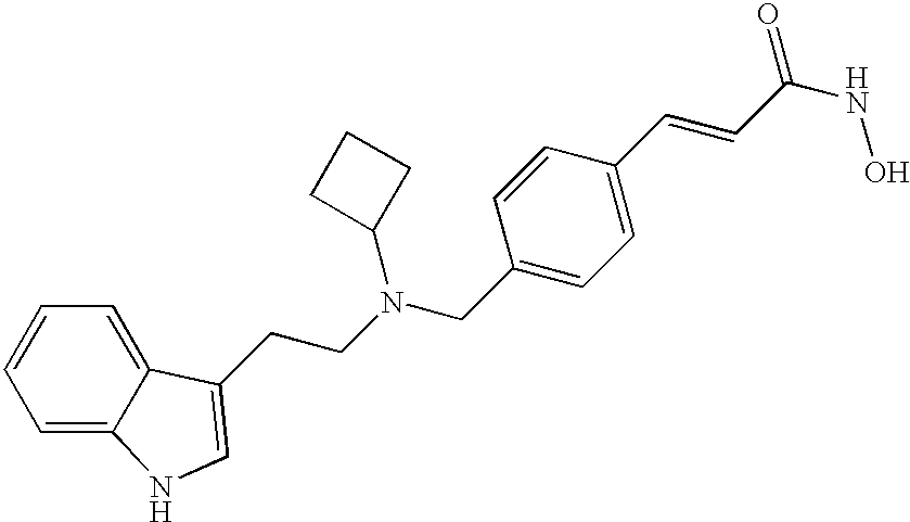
C1=CC=C2C(=C1)C(CCN(CC1=CC=C(C=CC(NO)=O)C=C1)C1CCC1)=CN2
